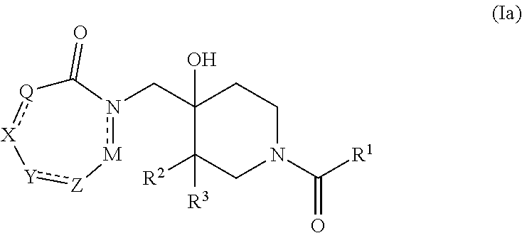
C(C1(O)C([R2])([R3])CN(C([R1])=O)CC1)n1[M][Z]:[Y][X]:[Q]C1=O
